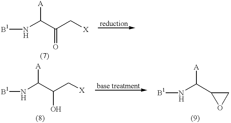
N(C(C(C[X])=O)[A])[B1].N(C(C(C[X])O)[A])[B1].N(C(C1OC1)[A])[B1]
